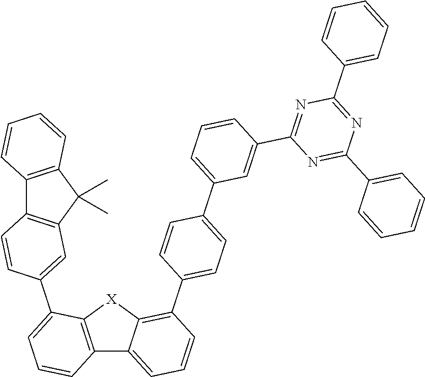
C12=C(C(C)(C)C3=C1C=CC(C1=CC=CC4=C1[X]C1=C(C5=CC=C(C6=CC=CC(C7=NC(C8=CC=CC=C8)=NC(C8=CC=CC=C8)=N7)=C6)C=C5)C=CC=C41)=C3)C=CC=C2
